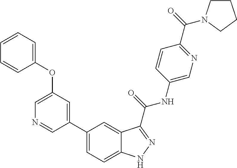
C1(OC2=CC=CC=C2)=CN=CC(C2=CC=C3C(=C2)C(C(NC2=CN=C(C(=O)N4CCCC4)C=C2)=O)=NN3)=C1
